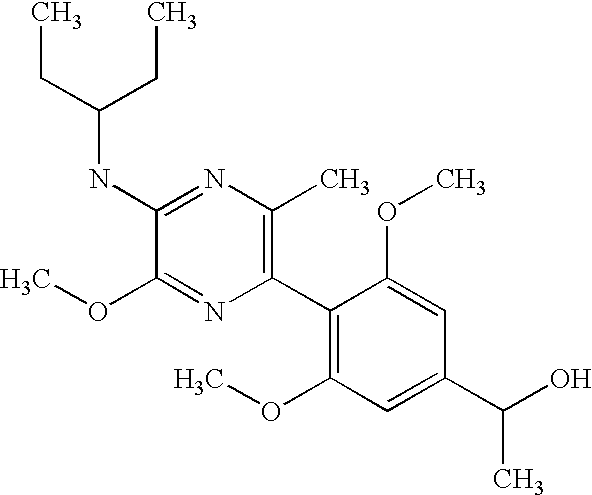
C1(NC(CC)CC)=NC(C)=C(C2=C(OC)C=C(C(O)C)C=C2OC)N=C1OC
